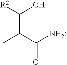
C(C(C([NH2])=O)C)([R2])O
